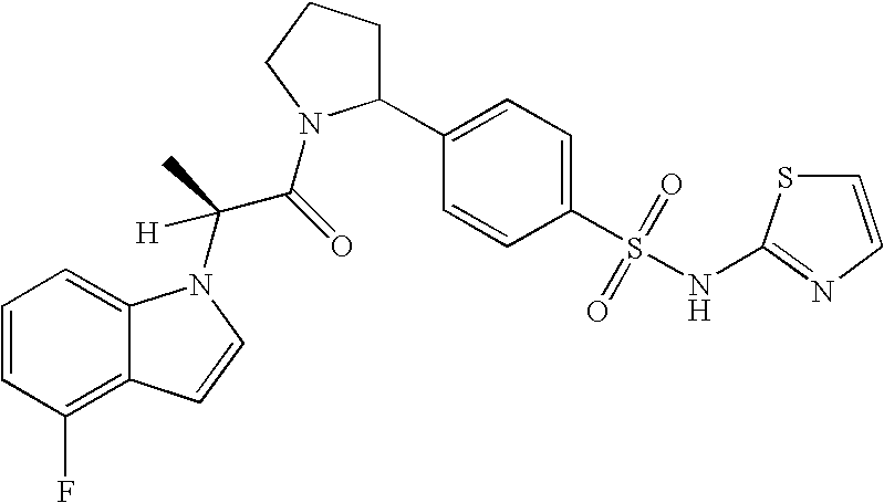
C1=CC(F)=C2C(=C1)N(C(C)(C(=O)N1C(C3=CC=C(S(=O)(=O)NC4=NC=CS4)C=C3)CCC1)[H])C=C2
